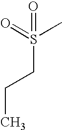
S(=O)(C)(=O)CCC
